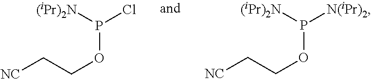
[NC]CCOP(Cl)[(iPr)2N].[NC]CCOP([N(iPr)2])[(iPr)2N]
